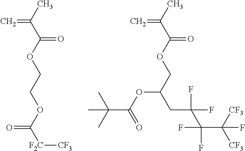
C=C(C(OCCOC([F2C][CF3])=O)=O)C.C=C(C(OCC(CC(C(F)(F)C([CF3])([CF3])F)(F)F)OC(=O)C(C)(C)C)=O)C
